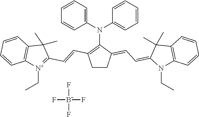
C1CC(=CC=C2N(CC)C3=C(C2(C)C)C=CC=C3)C(N(C2=CC=CC=C2)C2=CC=CC=C2)=C1C=CC1=[N+](CC)C2=C(C1(C)C)C=CC=C2.FB(F)(F)F
